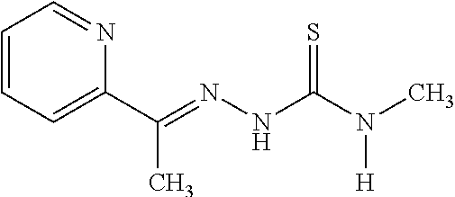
C1=CC=C(C(=NNC(=S)N(C)[H])C)N=C1
